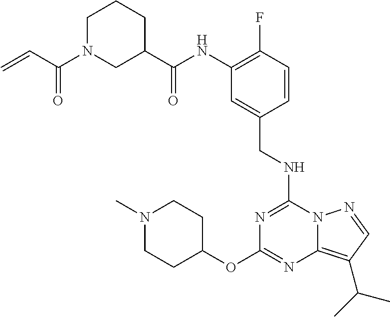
C1(OC2=NC3=C(C(C)C)C=NN3C(NCC3=CC(NC(C4CCCN(C(C=C)=O)C4)=O)=C(F)C=C3)=N2)CCN(C)CC1
